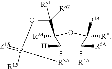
C1([R4A])([R5A])C2([H])C([R2A])(OC1([B1A])[RA])C([Ra1])([Ra2])[O1]P(=[Z1B])([R1B])[R3A]2
